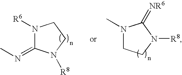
N1([R6])C(=NC)N([R8])CC1.N1(C)CCN([R8])C1=[NR6]
